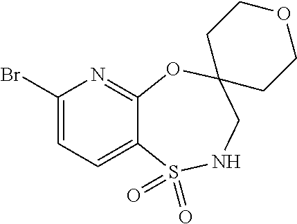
C1(Br)=CC=C2C(=N1)OC1(CNS2(=O)=O)CCOCC1
